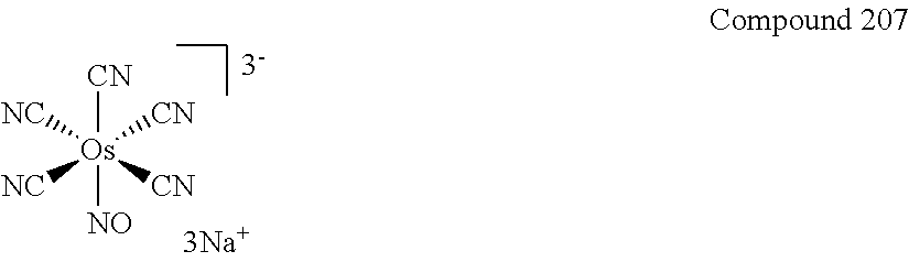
[CN][Os]([NO])([NC])([CN])([NC])[CN]
